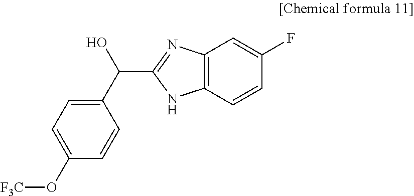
C12=C(C=CC(F)=C1)NC(C(O)C1=CC=C(O[F3C])C=C1)=N2
